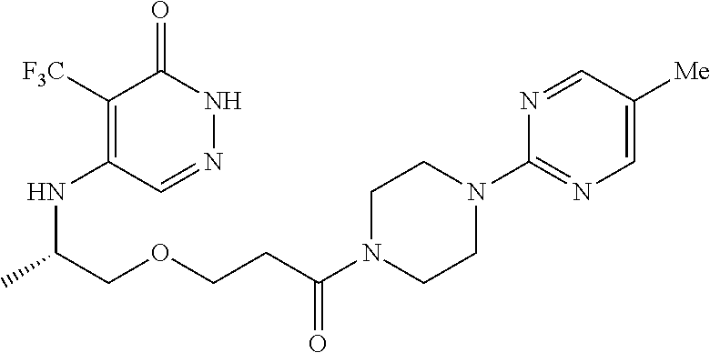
C1([F3C])=C(NC(C)COCCC(N2CCN(C3=NC=C([Me])C=N3)CC2)=O)C=NNC1=O
